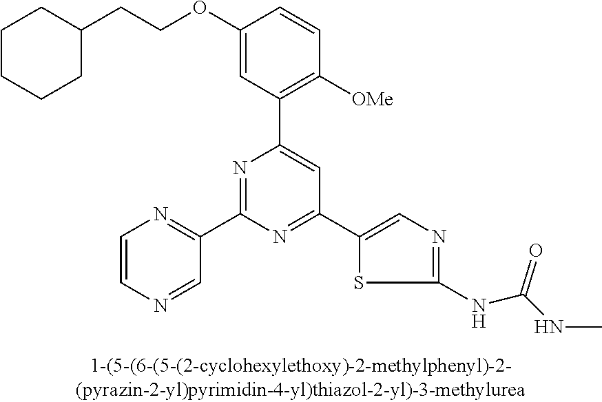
C1(OCCC2CCCCC2)=CC(C2=CC(C3=CN=C(NC(NC)=O)S3)=NC(C3=NC=CN=C3)=N2)=C([OMe])C=C1
